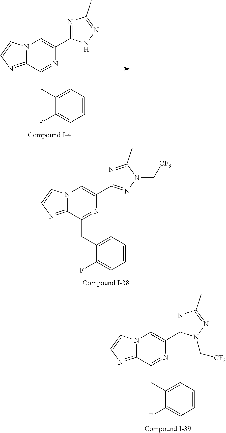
N12C(=NC=C1)C(CC1=CC=CC=C1F)=NC(C1=NC(C)=NN1C[CF3])=C2.N12C(=NC=C1)C(CC1=CC=CC=C1F)=NC(C1=NC(C)=NN1)=C2.N12C(=NC=C1)C(CC1=CC=CC=C1F)=NC(C1=NN(C[CF3])C(C)=N1)=C2
